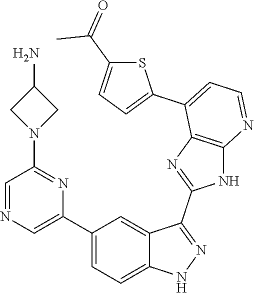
C1(C2=CC=C3C(=C2)C(C2=NC4=C(N2)N=CC=C4C2=CC=C(C(=O)C)S2)=NN3)=CN=CC(N2CC(N)C2)=N1
